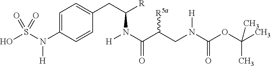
C1=C(N(S(O)(=O)=O)[H])C=CC(CC([R])N([H])C(C(CN(C(OC(C)(C)C)=O)[H])[R5a])=O)=C1
